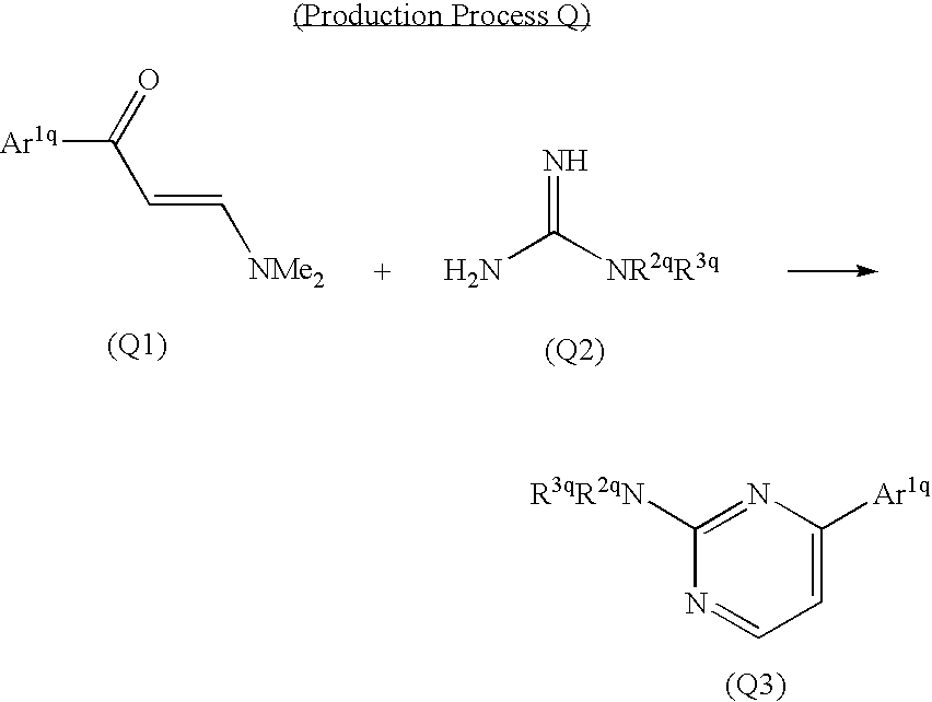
C1=C([Ar1q])N=C([R3qR2qN])N=C1.[(Q3)].NC([NR2qR3q])=N.[Ar1q]C(=O)C=C[NMe2]
